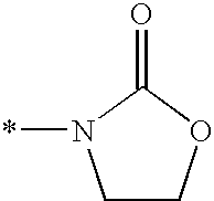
C1COC(=O)N1*
